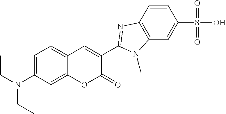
C1=C(N(CC)CC)C=C2C(=C1)C=C(C1=NC3=C(C=C(S(O)(=O)=O)C=C3)N1C)C(=O)O2
